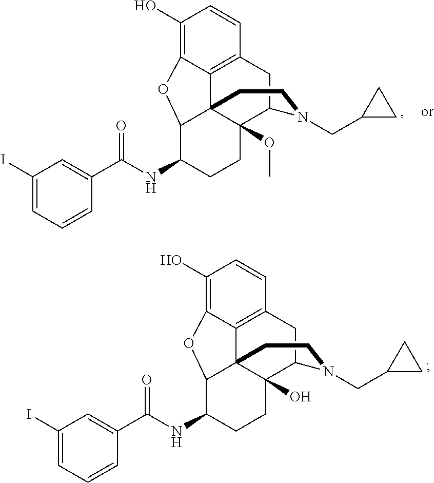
C1(O)=C2C3=C(C=C1)CC1C4(OC)C3(C(C(NC(C3=CC(I)=CC=C3)=O)CC4)O2)CCN1CC1CC1.C1(O)=C2C3=C(C=C1)CC1C4(O)C3(C(C(NC(C3=CC(I)=CC=C3)=O)CC4)O2)CCN1CC1CC1
